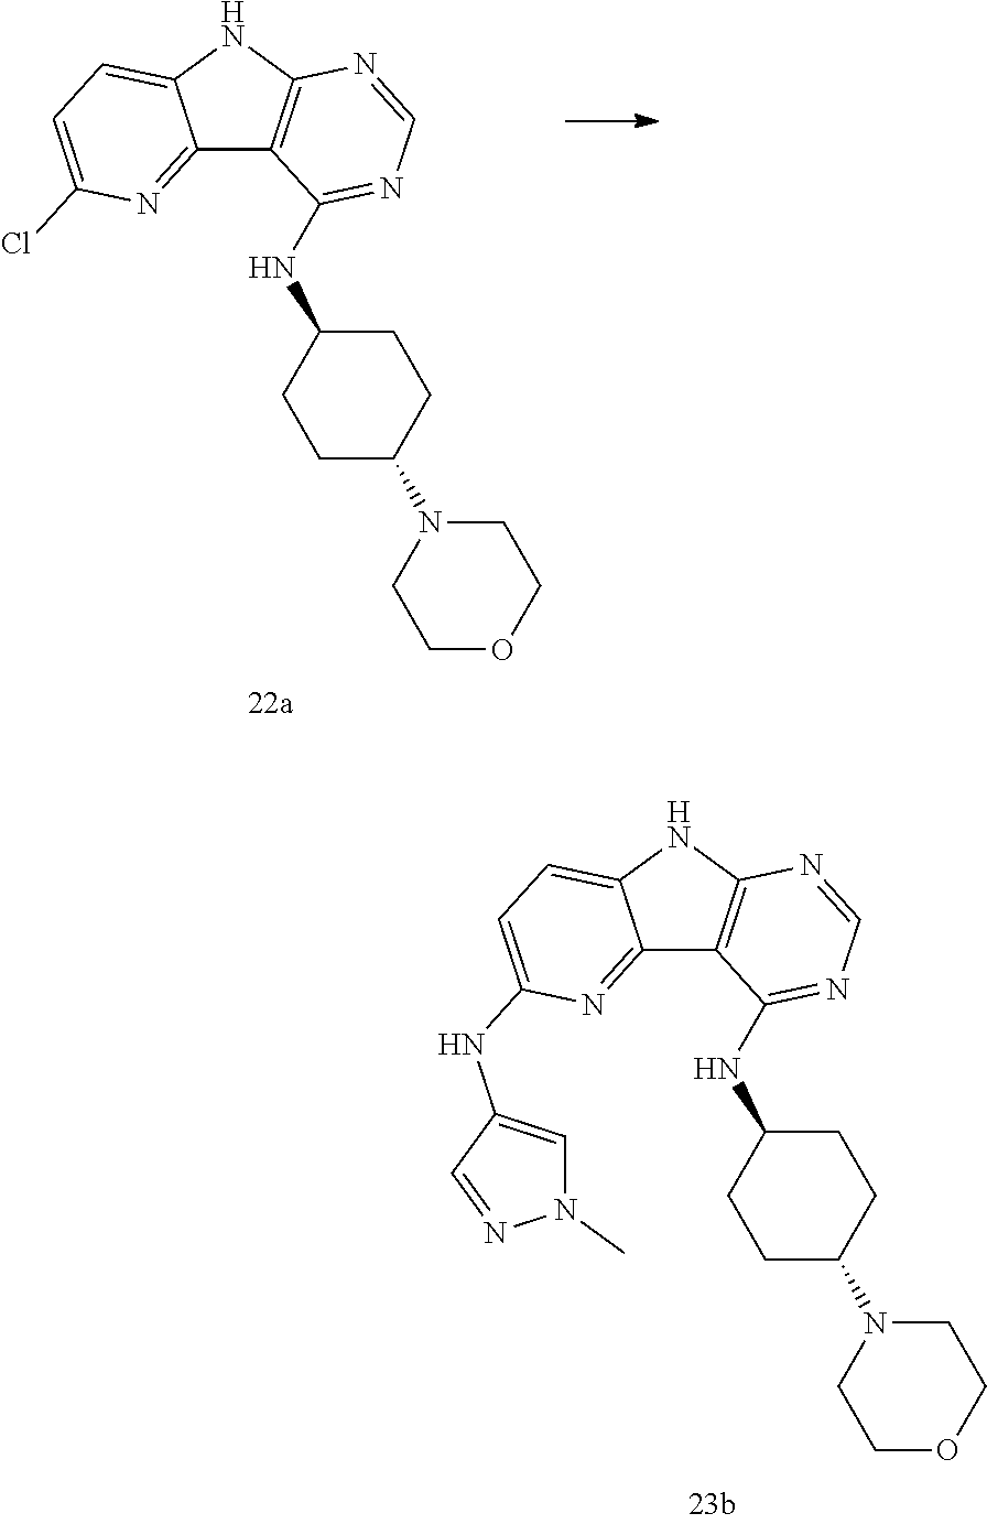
C12=NC(NC3=CN(C)N=C3)=CC=C1NC1=C2C(NC2CCC(N3CCOCC3)CC2)=NC=N1.C12=NC(Cl)=CC=C1NC1=C2C(NC2CCC(N3CCOCC3)CC2)=NC=N1
